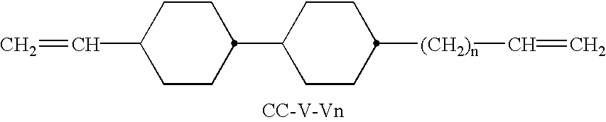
C(=C)C1CCC(C2CCC([(CH2)n]C=C)CC2)CC1
